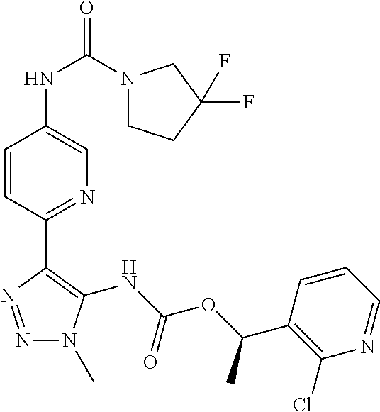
C1=CC(C2=C(NC(OC(C3=C(Cl)N=CC=C3)C)=O)N(C)N=N2)=NC=C1NC(=O)N1CCC(F)(F)C1
